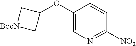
C1(OC2C[BocN]C2)=CN=C([NO2])C=C1
